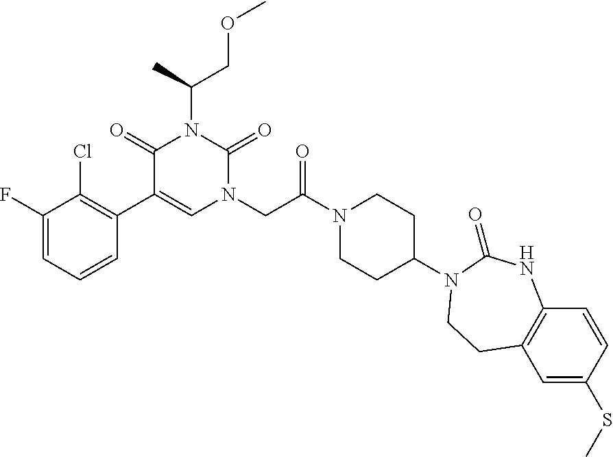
C1=C(F)C(Cl)=C(C2=CN(CC(N3CCC(N4C(=O)NC5=C(C=C(SC)C=C5)CC4)CC3)=O)C(=O)N(C(COC)C)C2=O)C=C1
